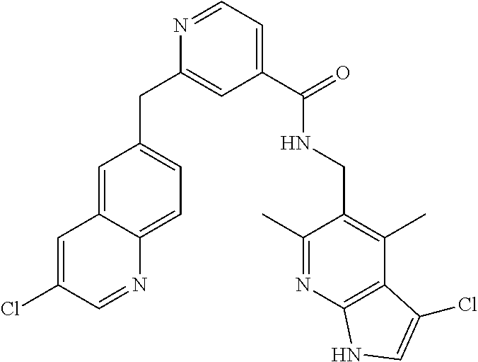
C1(C(=O)NCC2=C(C)C3=C(N=C2C)NC=C3Cl)=CC=NC(CC2=CC=C3C(=C2)C=C(Cl)C=N3)=C1
